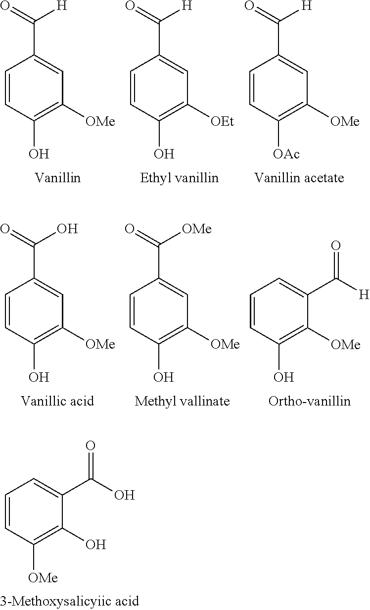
C1=CC(O)=C([OMe])C=C1C(=O)[H].C1=CC(O)=C([OEt])C=C1C(=O)[H].C1=CC([OAc])=C([OMe])C=C1C(=O)[H].C1=CC(O)=C([OMe])C(C([H])=O)=C1.C1=CC(O)=C([OMe])C=C1C(=O)O.C1=CC(O)=C([OMe])C=C1C(=O)[OMe].C1=CC([OMe])=C(O)C(C(O)=O)=C1
